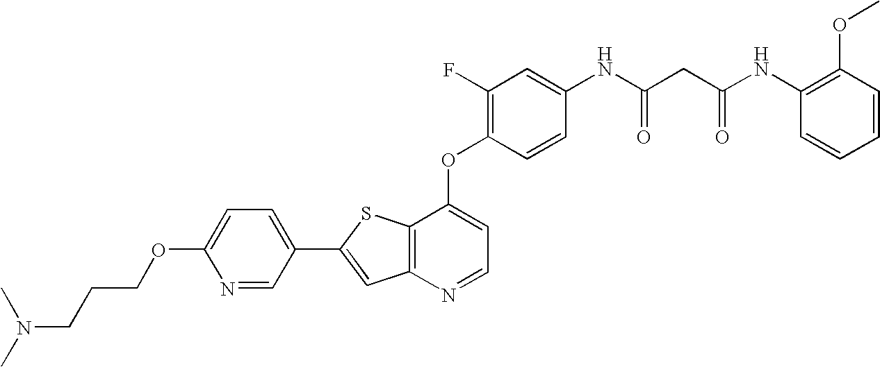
C12=C(SC(C3=CC=C(OCCCN(C)C)N=C3)=C1)C(OC1=C(F)C=C(NC(CC(NC3=C(OC)C=CC=C3)=O)=O)C=C1)=CC=N2
